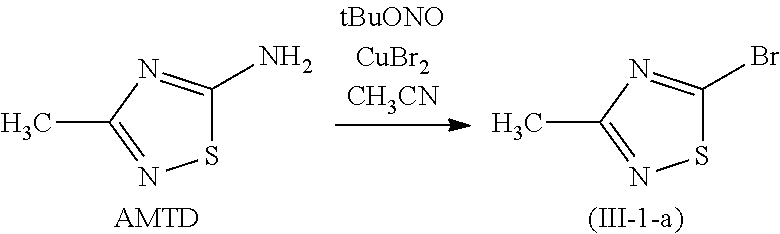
S1C(Br)=NC(C)=N1.[(III-1-a)].S1C(N)=NC(C)=N1.[AMTD]
